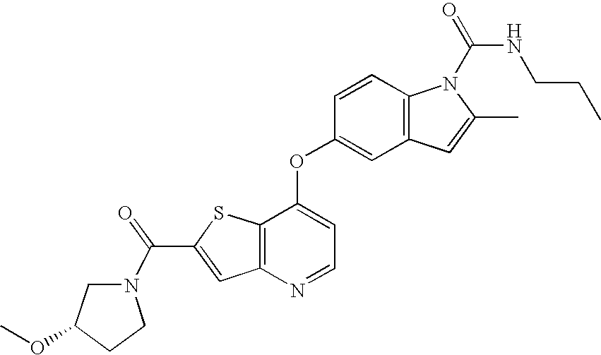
C12=C(C(OC3=CC4=C(C=C3)N(C(=O)NCCC)C(C)=C4)=CC=N1)SC(C(=O)N1CC(OC)CC1)=C2
